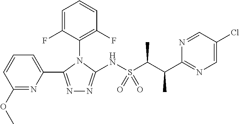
C1=C(F)C(N2C(NS(C(C(C3=NC=C(Cl)C=N3)C)C)(=O)=O)=NN=C2C2=CC=CC(OC)=N2)=C(F)C=C1
